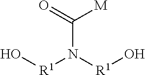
[M]C(N([R1]O)[R1]O)=O
